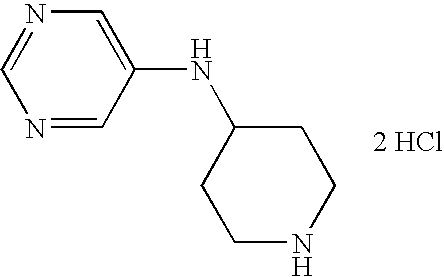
[2 HCl].N1=CN=CC(NC2CCNCC2)=C1
